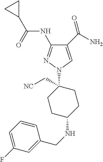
C1(C(N)=O)=CN(C2(C[NC])CCC(NCC3=CC(F)=CC=C3)CC2)N=C1NC(C1CC1)=O
